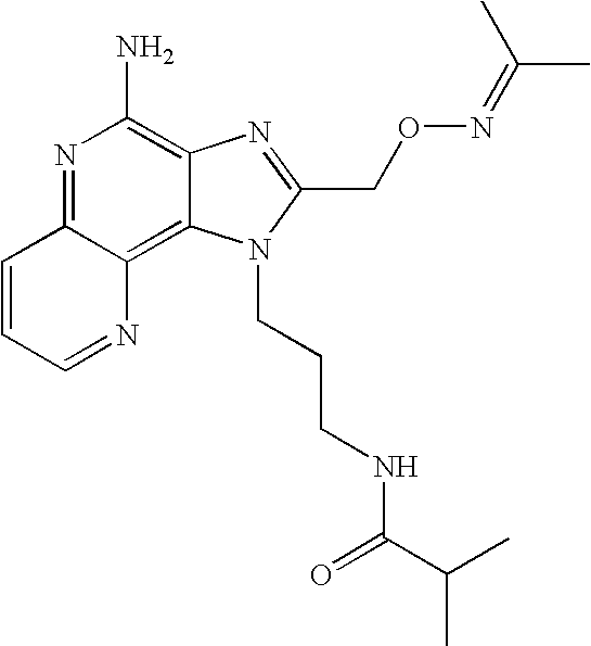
N1=C2C(=C3C(=C1N)N=C(CON=C(C)C)N3CCCNC(=O)C(C)C)N=CC=C2
